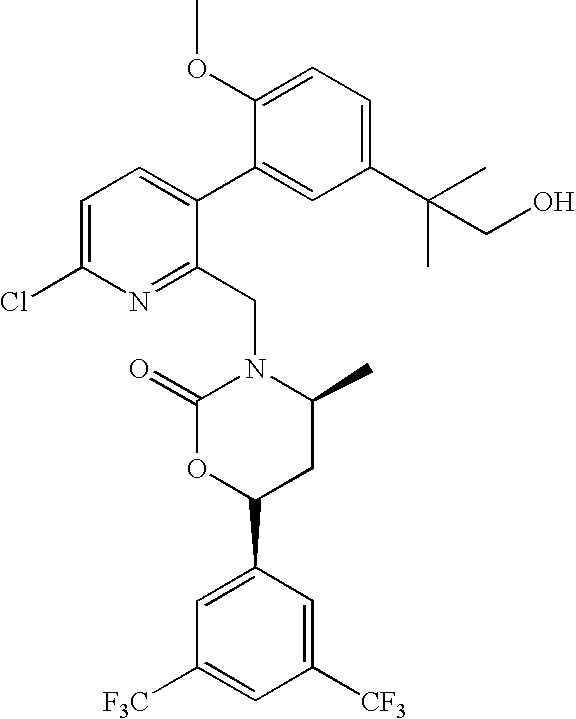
C1=C(Cl)N=C(CN2C(=O)OC(C3=CC([F3C])=CC([CF3])=C3)CC2C)C(C2=CC(C(C)(C)CO)=CC=C2OC)=C1
